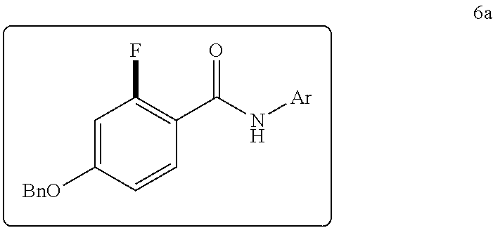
C1=C([BnO])C=CC(C(N[Ar])=O)=C1F
